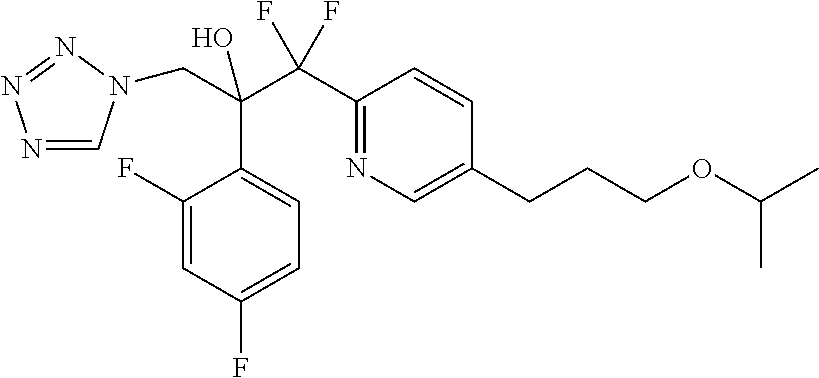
N1=CN(CC(C(C2=NC=C(CCCOC(C)C)C=C2)(F)F)(O)C2=CC=C(F)C=C2F)N=N1
